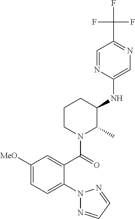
C1(NC2C(C)N(C(=O)C3=CC([MeO])=CC=C3N3N=CC=N3)CCC2)=CN=C(C(F)(F)F)C=N1
